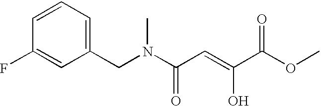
C1=CC=C(CN(C(C=C(C(OC)=O)O)=O)C)C=C1F
